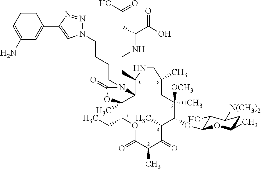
C12C(C)(C(CC)OC(=O)C(C)C(=O)C(C)C(OC3C(O)C([N(CH3)2])CC(C)O3)C(C)([OCH3])CC(C)CNC1CCNC(C(O)=O)CC(O)=O)OC(=O)N2CCCCN1N=NC(C2=CC(N)=CC=C2)=C1
